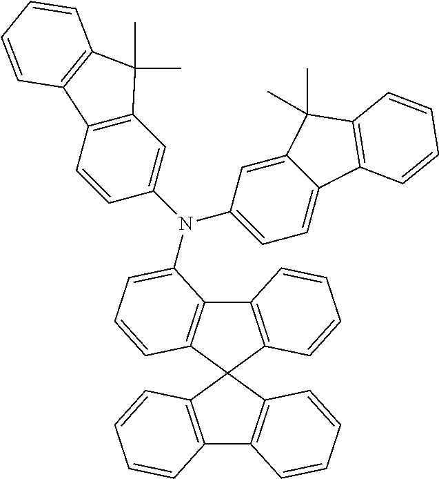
C12=C(C3(C4=C1C(N(C1=CC5=C(C=C1)C1=C(C5(C)C)C=CC=C1)C1=CC=C5C(=C1)C(C)(C)C1=C5C=CC=C1)=CC=C4)C1=C(C4=C3C=CC=C4)C=CC=C1)C=CC=C2
